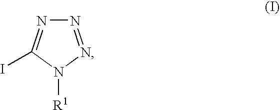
N1=NN([R1])C(I)=N1
